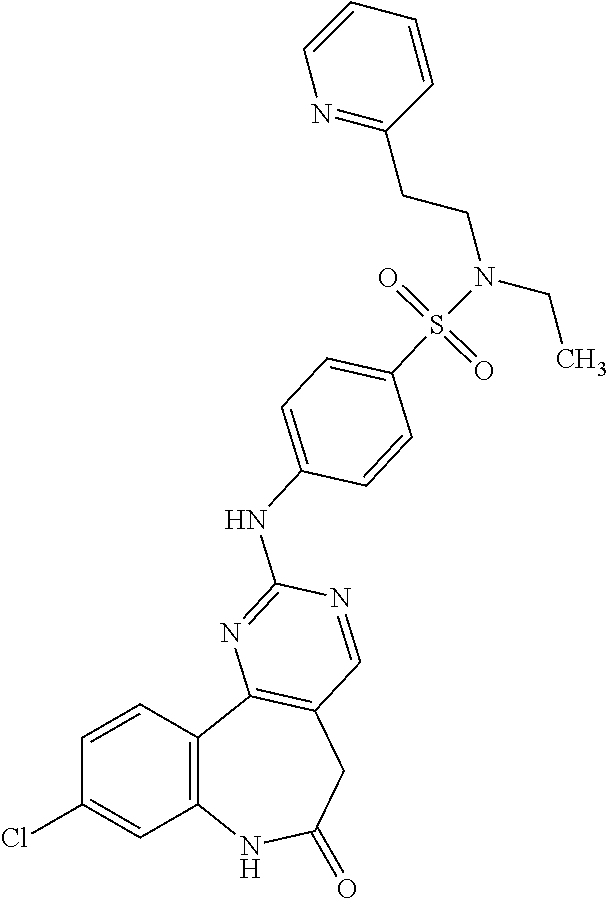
C1=CC2=C(C=C1Cl)NC(=O)CC1=C2N=C(NC2=CC=C(S(=O)(=O)N(CC)CCC3=NC=CC=C3)C=C2)N=C1
